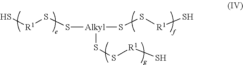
S([Alkyl](SS[R1]S)SS[R1]S)S[R1]S
